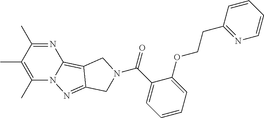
N1=C(C)C(C)=C(C)N2C1=C1C(=N2)CN(C(=O)C2=CC=CC=C2OCCC2=NC=CC=C2)C1
